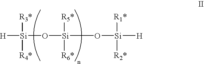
[H][Si](O[Si](O[Si]([H])([R1*])[R2*])([R5*])[R6*])([R4*])[R3*]
